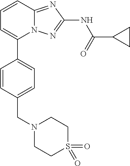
C1=CC2=NC(NC(=O)C3CC3)=NN2C(C2=CC=C(CN3CCS(=O)(=O)CC3)C=C2)=C1
